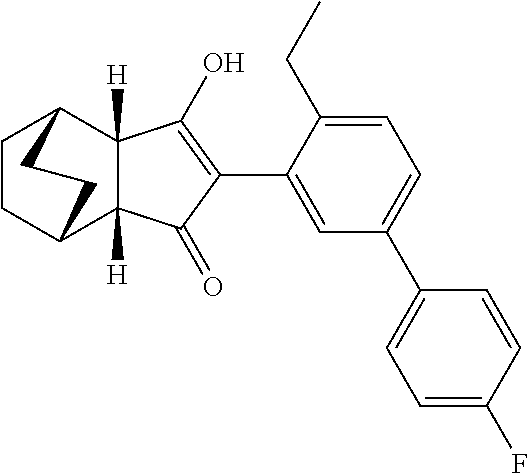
C1=C(C2=C(O)C3([H])C([H])(C2=O)C2CCC3CC2)C(CC)=CC=C1C1=CC=C(F)C=C1
